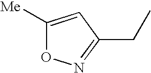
C1([Me])=CC(CC)=NO1
